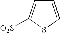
[O2S]C1=CC=CS1
